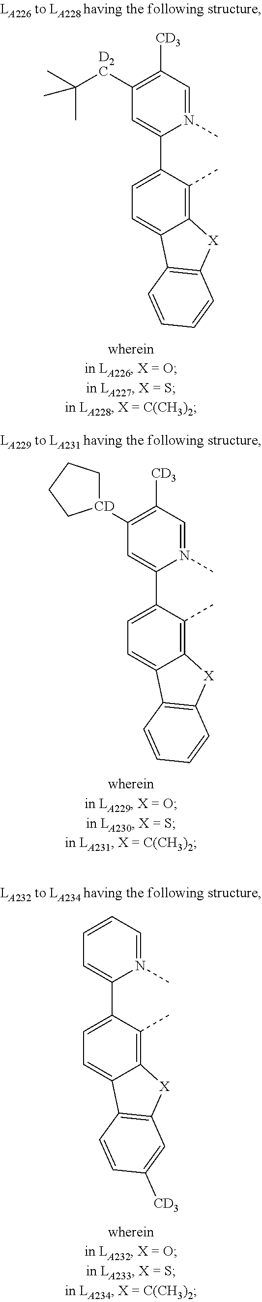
C1=C(C2=CC([D2C]C(C)(C)C)=C([CD3])C=N2C)C(C)=C2C(=C1)C1=C([X]2)C=CC=C1.C1=C(C2=CC([CD]3CCCC3)=C([CD3])C=N2C)C(C)=C2C(=C1)C1=C([X]2)C=CC=C1.C1=C(C2=CC=CC=N2C)C(C)=C2C(=C1)C1=C([X]2)C=C([CD3])C=C1
